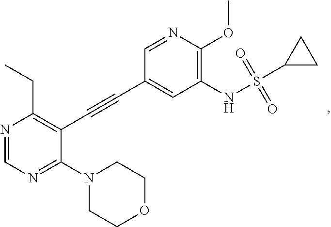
N1=CN=C(N2CCOCC2)C(C#CC2=CC(NS(C3CC3)(=O)=O)=C(OC)N=C2)=C1CC
